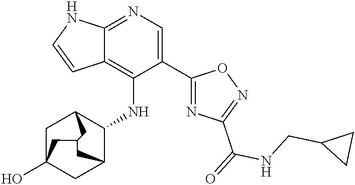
C12=NC=C(C3=NC(C(NCC4CC4)=O)=NO3)C(NC3C4CC5(O)CC3CC(C5)C4)=C1C=CN2
